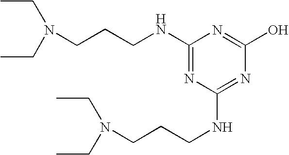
CCN(CC)CCCNC1=NC(NCCCN(CC)CC)=NC(O)=N1
